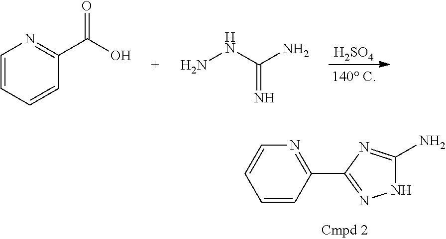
C1=CC=CC(C(O)=O)=N1.NNC(N)=N.[H2SO4].C1=CC(C2=NNC(N)=N2)=NC=C1
